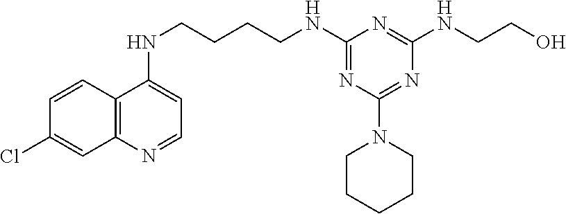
C12=C(N=CC=C1NCCCCNC1=NC(N3CCCCC3)=NC(NCCO)=N1)C=C(Cl)C=C2
